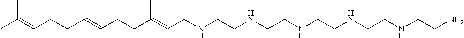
C(C(=CCCC(=CCNCCNCCNCCNCCNCCN)C)C)CC=C(C)C
